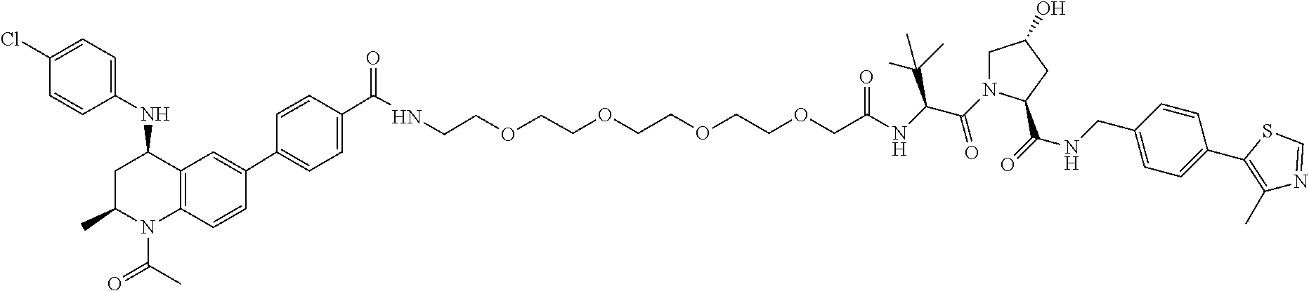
C(C(N1CC(O)CC1C(=O)NCC1=CC=C(C2=C(C)N=CS2)C=C1)=O)(C(C)(C)C)NC(COCCOCCOCCOCCNC(C1=CC=C(C2=CC3=C(N(C(C)=O)C(C)CC3NC3=CC=C(Cl)C=C3)C=C2)C=C1)=O)=O
